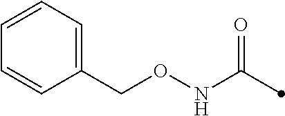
C1(CONC(=O)C)=CC=CC=C1
